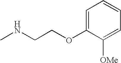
C1=C(OCCNC)C([OMe])=CC=C1
